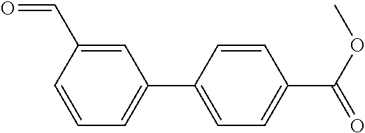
C1=C(C=O)C=CC=C1C1=CC=C(C(OC)=O)C=C1
